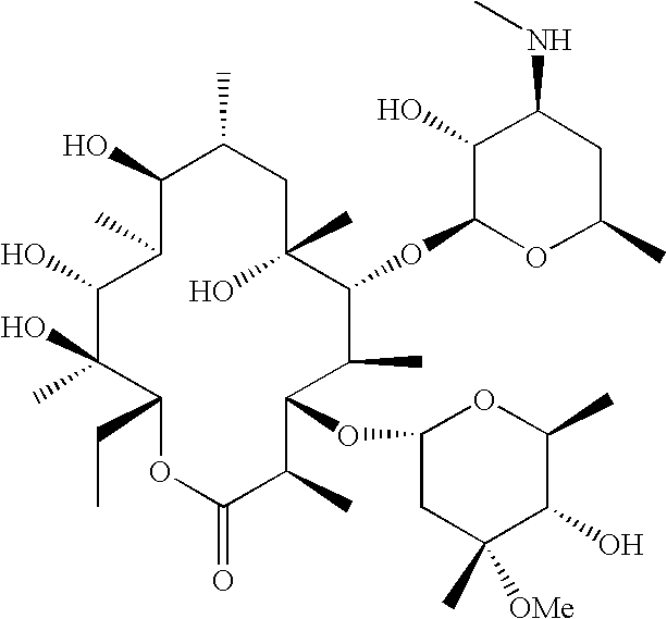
C1(O)C(C)C(O)C(O)(C)C(CC)OC(=O)C(C)C(OC2CC(C)([OMe])C(O)C(C)O2)C(C)C(OC2OC(C)CC(NC)C2O)C(C)(O)CC1C
